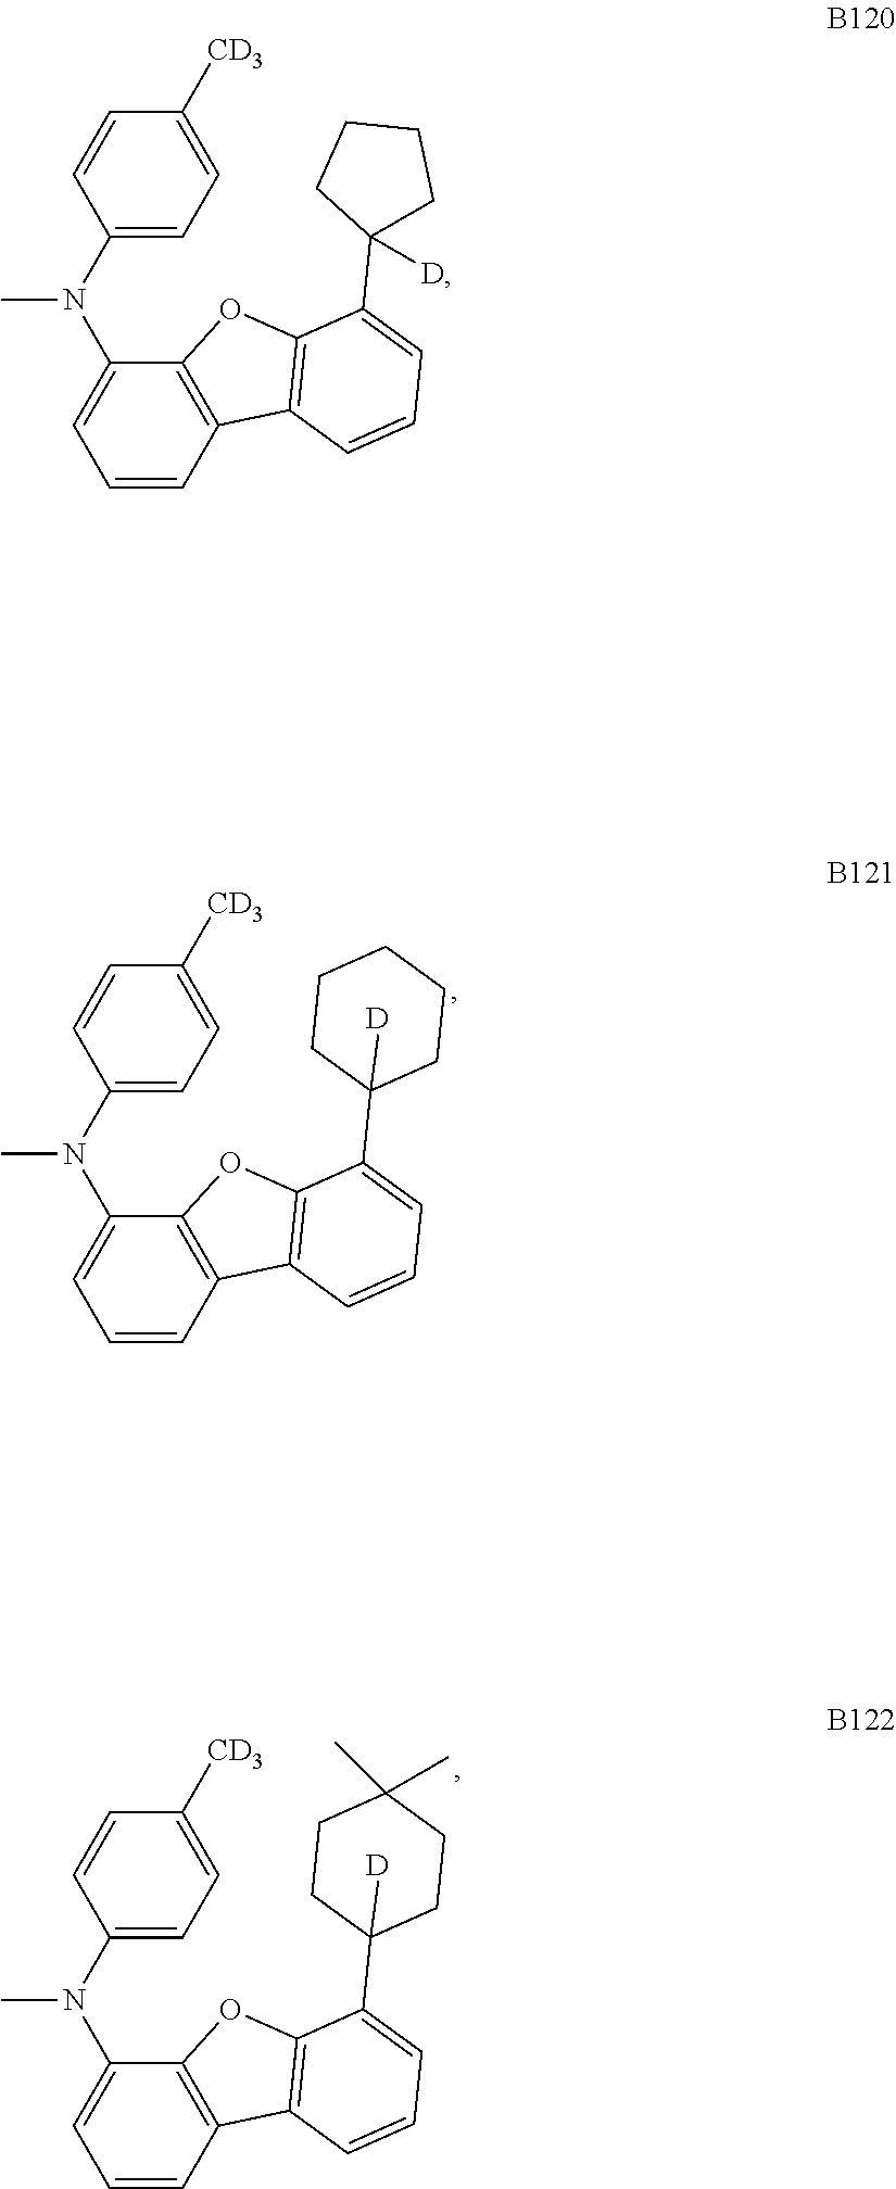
C1=CC2=C(C(N(C3=CC=C([CD3])C=C3)C)=C1)OC1=C2C=CC=C1C1([D])CCCC1.C1=CC2=C(C(N(C3=CC=C([CD3])C=C3)C)=C1)OC1=C2C=CC=C1C1([D])CCCCC1.C1=CC2=C(C(N(C3=CC=C([CD3])C=C3)C)=C1)OC1=C2C=CC=C1C1([D])CCC(C)(C)CC1
